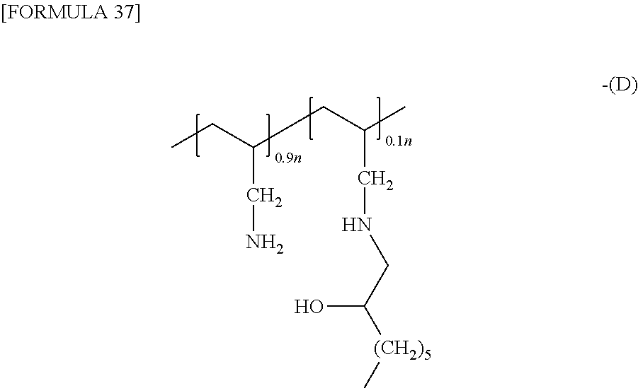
CCC(CN)CC(C)CNCC([(CH2)5]C)O
